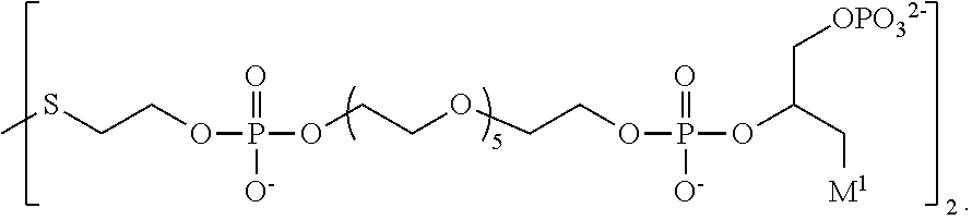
O(P(OCCOCCOP(OC(C[M1])C[OPO32-])(=O)[O-])(=O)[O-])CCSC
